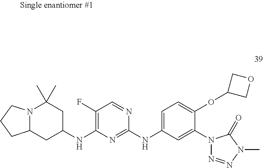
C1(F)=C(NC2CC3N(C(C)(C)C2)CCC3)N=C(NC2=CC=C(OC3COC3)C(N3N=NN(C)C3=O)=C2)N=C1
